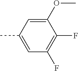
C1(OC)=CC(C)=CC(F)=C1F
